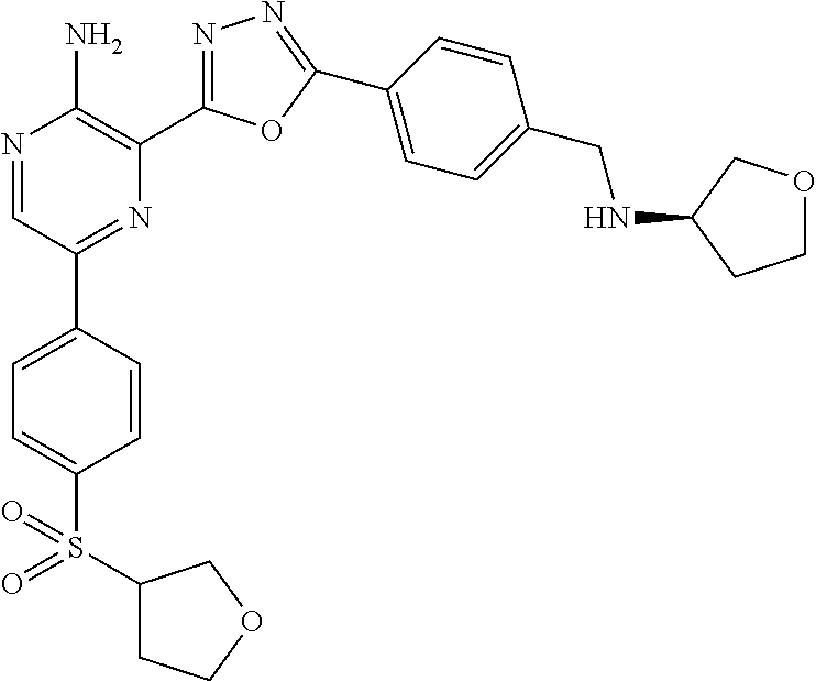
N1=CC(C2=CC=C(S(=O)(C3CCOC3)=O)C=C2)=NC(C2=NN=C(C3=CC=C(CNC4CCOC4)C=C3)O2)=C1N
